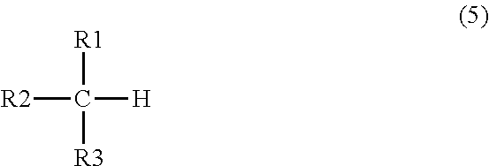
[R2]C([R1])([R3])[H]
